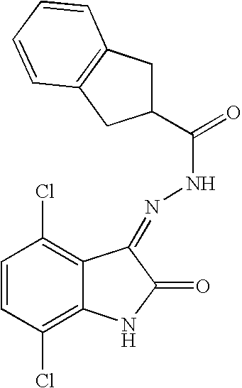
C1=CC(Cl)=C2C(=C1Cl)C(=NNC(=O)C1CC3=C(C1)C=CC=C3)C(=O)N2
